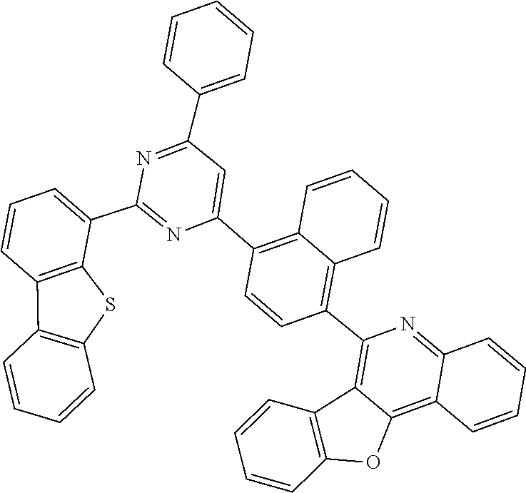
C12=C(C3=CC(C4=CC=CC=C4)=NC(C4=CC=CC5=C4SC4=C5C=CC=C4)=N3)C=CC(C3=C4C(=C5C=CC=CC5=N3)OC3=C4C=CC=C3)=C1C=CC=C2
